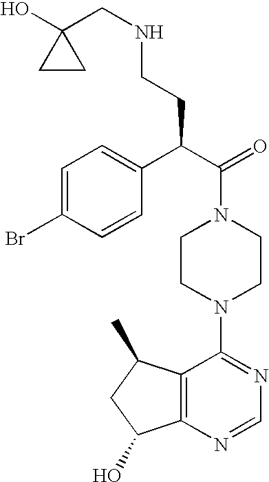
C(N1CCN(C2=NC=NC3=C2C(C)CC3O)CC1)(C(C1=CC=C(Br)C=C1)CCNCC1(O)CC1)=O
